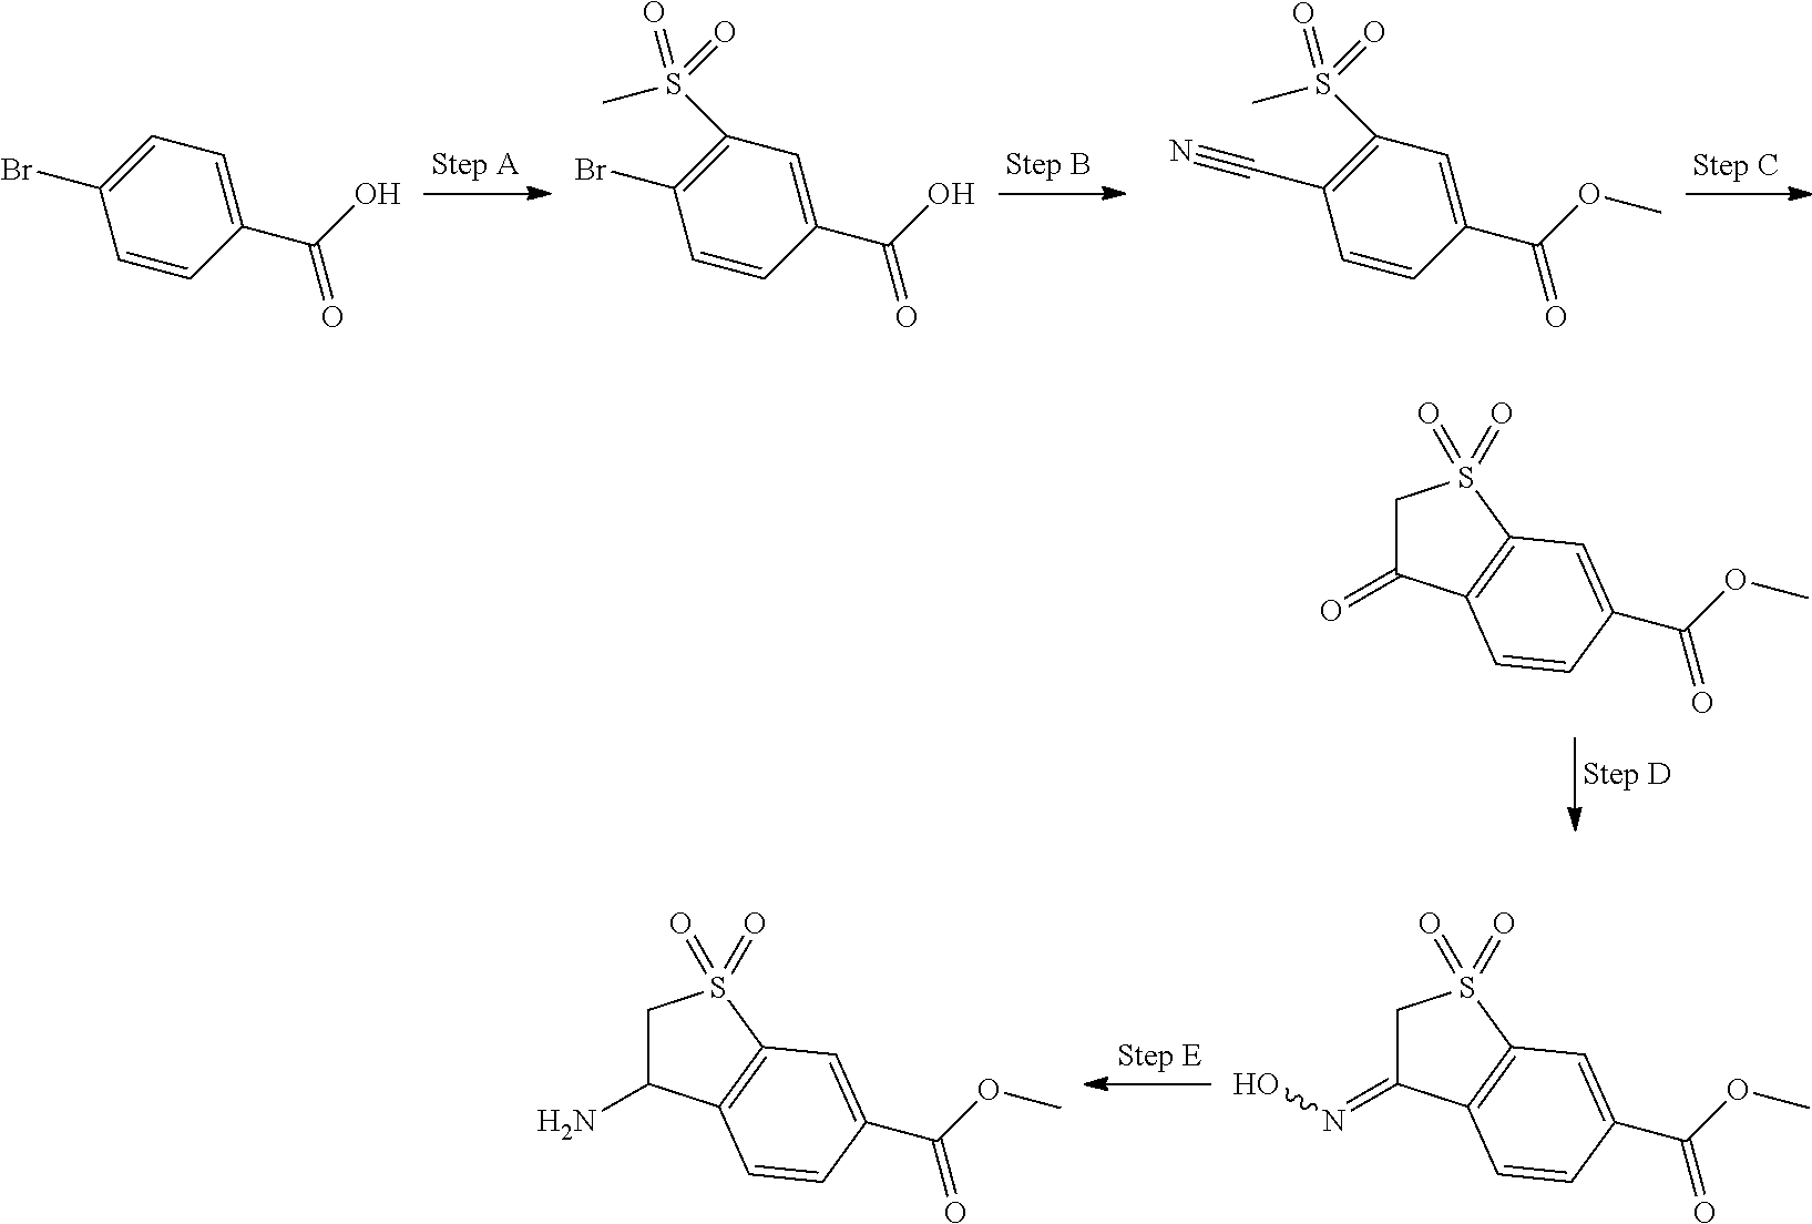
C1C(=O)C2=C(S1(=O)=O)C=C(C(OC)=O)C=C2.C1=CC(C(O)=O)=CC=C1Br.C1=CC(C(O)=O)=CC(S(C)(=O)=O)=C1Br.C1=CC(C(OC)=O)=CC(S(C)(=O)=O)=C1C#N.C1C(=NO)C2=C(S1(=O)=O)C=C(C(OC)=O)C=C2.C1C(N)C2=C(S1(=O)=O)C=C(C(OC)=O)C=C2
